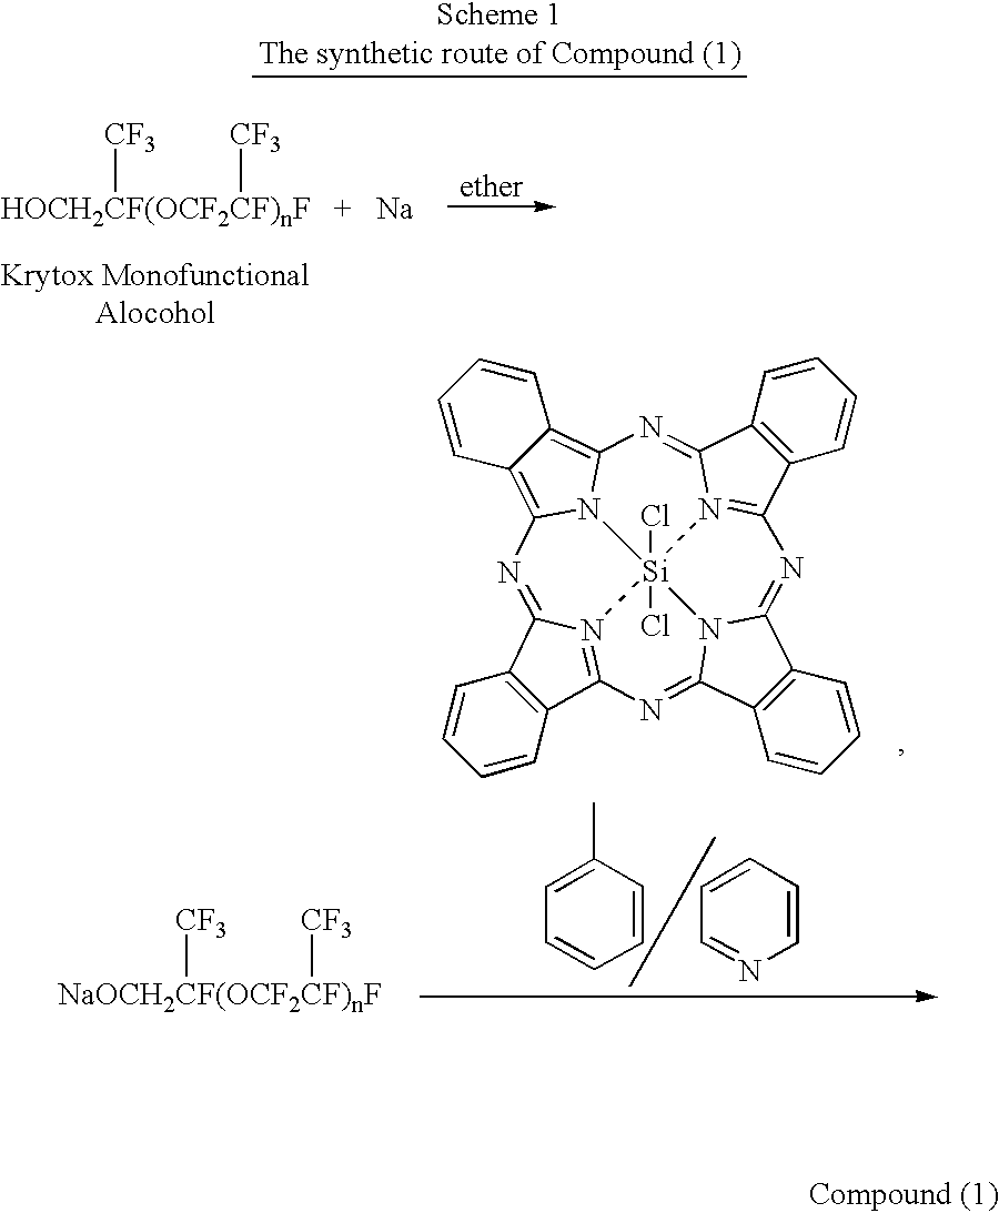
[HOCH2CF(OCF2CF)nF]([CF3])[CF3].[Na].[NaOCH2CF(OCF2CF)nF]([CF3])[CF3].C1=CC(C)=CC=C1.C1=CC=CC=N1.C12=C(C3=N4C1=NC1=C5C(=C6N1[Si]41(Cl)(Cl)N4=C(C7=C(C4=N6)C=CC=C7)N=C4C6=C(C(=N3)N41)C=CC=C6)C=CC=C5)C=CC=C2
